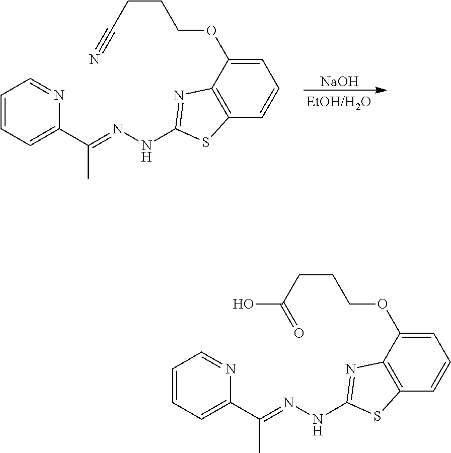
C1=CC=C(C(=NNC2=NC3=C(C=CC=C3OCCCC#N)S2)C)N=C1.[NaOH].C1=CC=C(C(=NNC2=NC3=C(C=CC=C3OCCCC(O)=O)S2)C)N=C1
